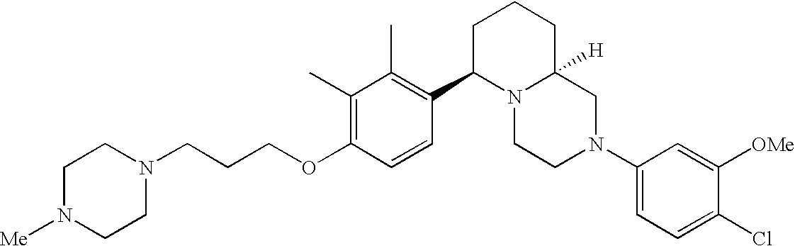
C1(C)=C(OCCCN2CCN([Me])CC2)C=CC(C2N3C([H])(CCC2)CN(C2=CC=C(Cl)C([OMe])=C2)CC3)=C1C
